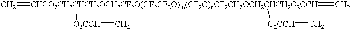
C=[CHCO2CH2CHCH2OCH2CF2O(CF2CF2O)m(CF2O)nCF2CH2OCH2CHCH2O2CCH](=C)([O2CCH]=C)[O2CCH]=C
